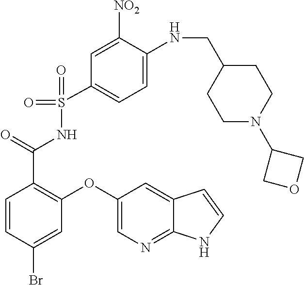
S(=O)(C1=CC=C(NCC2CCN(C3COC3)CC2)C([NO2])=C1)(=O)NC(C1=C(OC2=CN=C3C(=C2)C=CN3)C=C(Br)C=C1)=O
